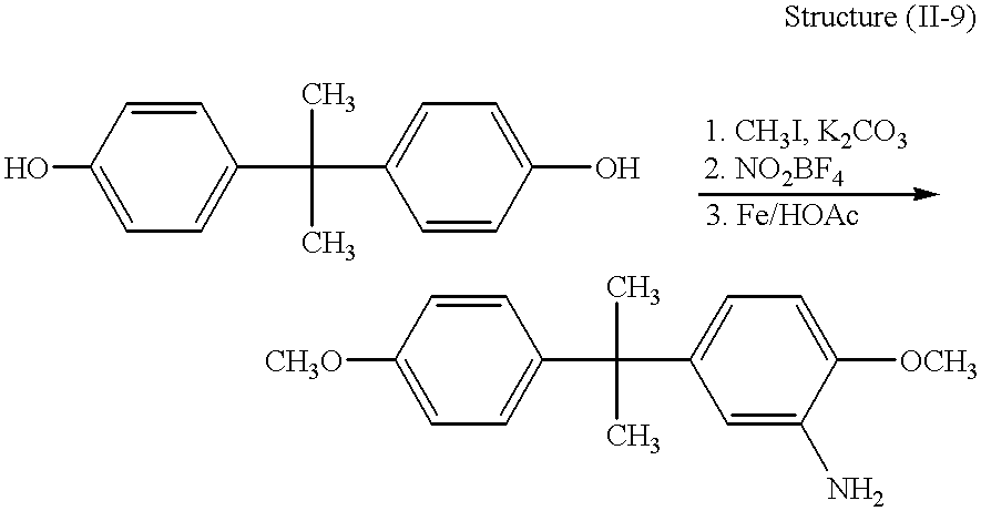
C1(O)=CC=C(C(C2=CC=C(O)C=C2)(C)C)C=C1.C1([CH3O])=CC=C(C(C2=CC=C([OCH3])C(N)=C2)(C)C)C=C1
